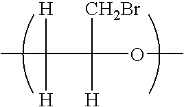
CC(C(OC)([CH2Br])[H])([H])[H]
